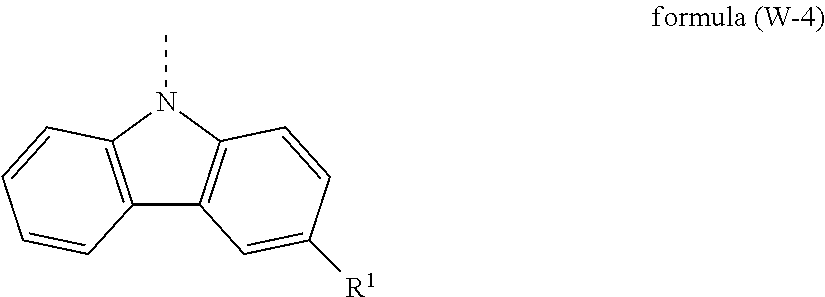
C12=C(N(C)C3=C1C=C([R1])C=C3)C=CC=C2
